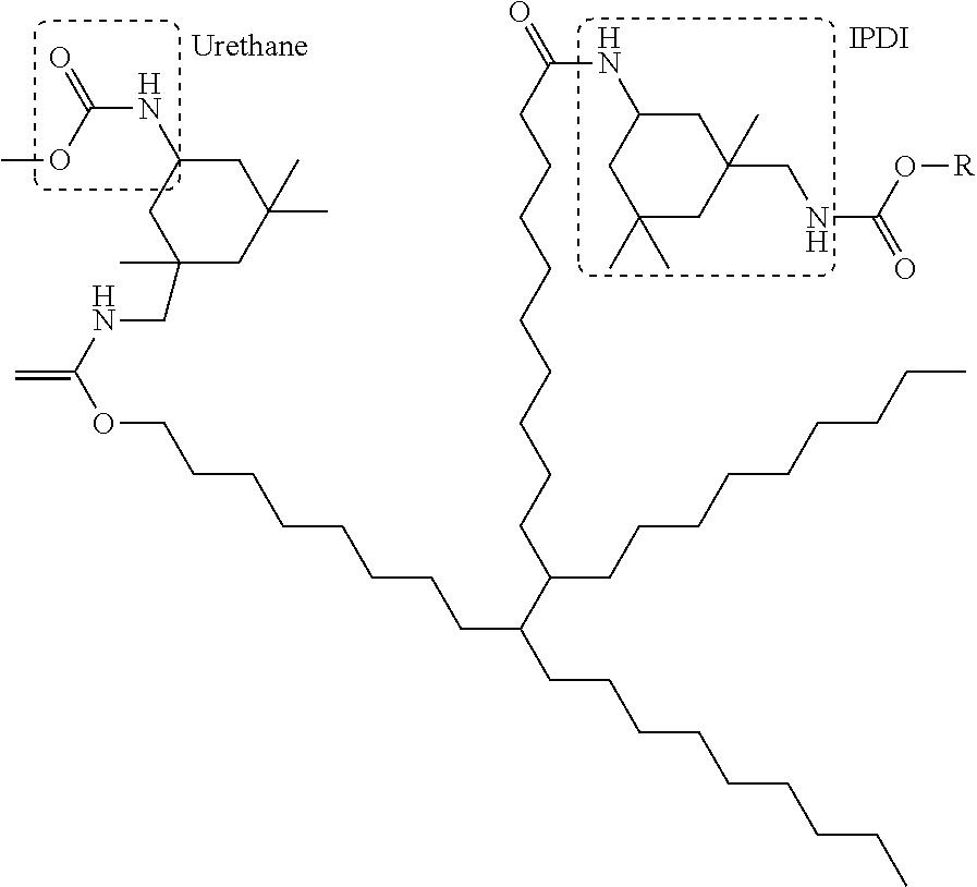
N(C(OC)=O)C1CC(C)(CNC(=C)OCCCCCCCCC(CCCCCCCCC)C(CCCCCCCCC)CCCCCCCCCC(NC2CC(C)(C)CC(CNC(O[R])=O)(C)C2)=O)CC(C)(C)C1.[IPDI]
